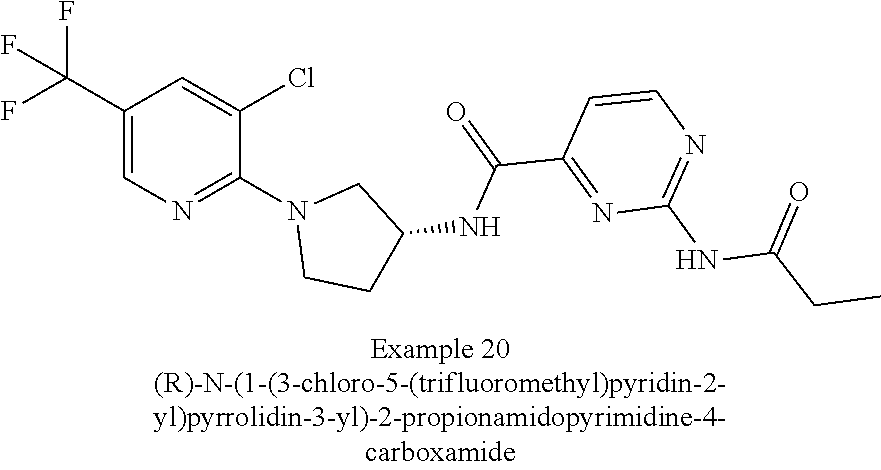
C1(C(F)(F)F)=CN=C(N2CCC(NC(C3=NC(NC(CC)=O)=NC=C3)=O)C2)C(Cl)=C1
